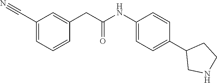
C1(NC(CC2=CC(C#N)=CC=C2)=O)=CC=C(C2CNCC2)C=C1
